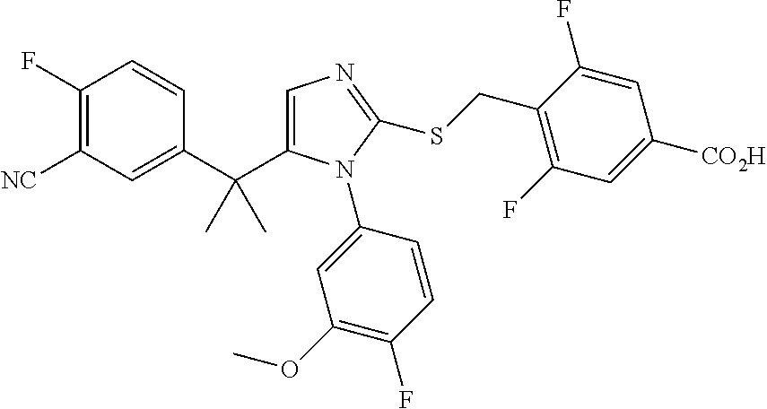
C1(F)=C([NC])C=C(C(C2=CN=C(SCC3=C(F)C=C([CO2H])C=C3F)N2C2=CC(OC)=C(F)C=C2)(C)C)C=C1
